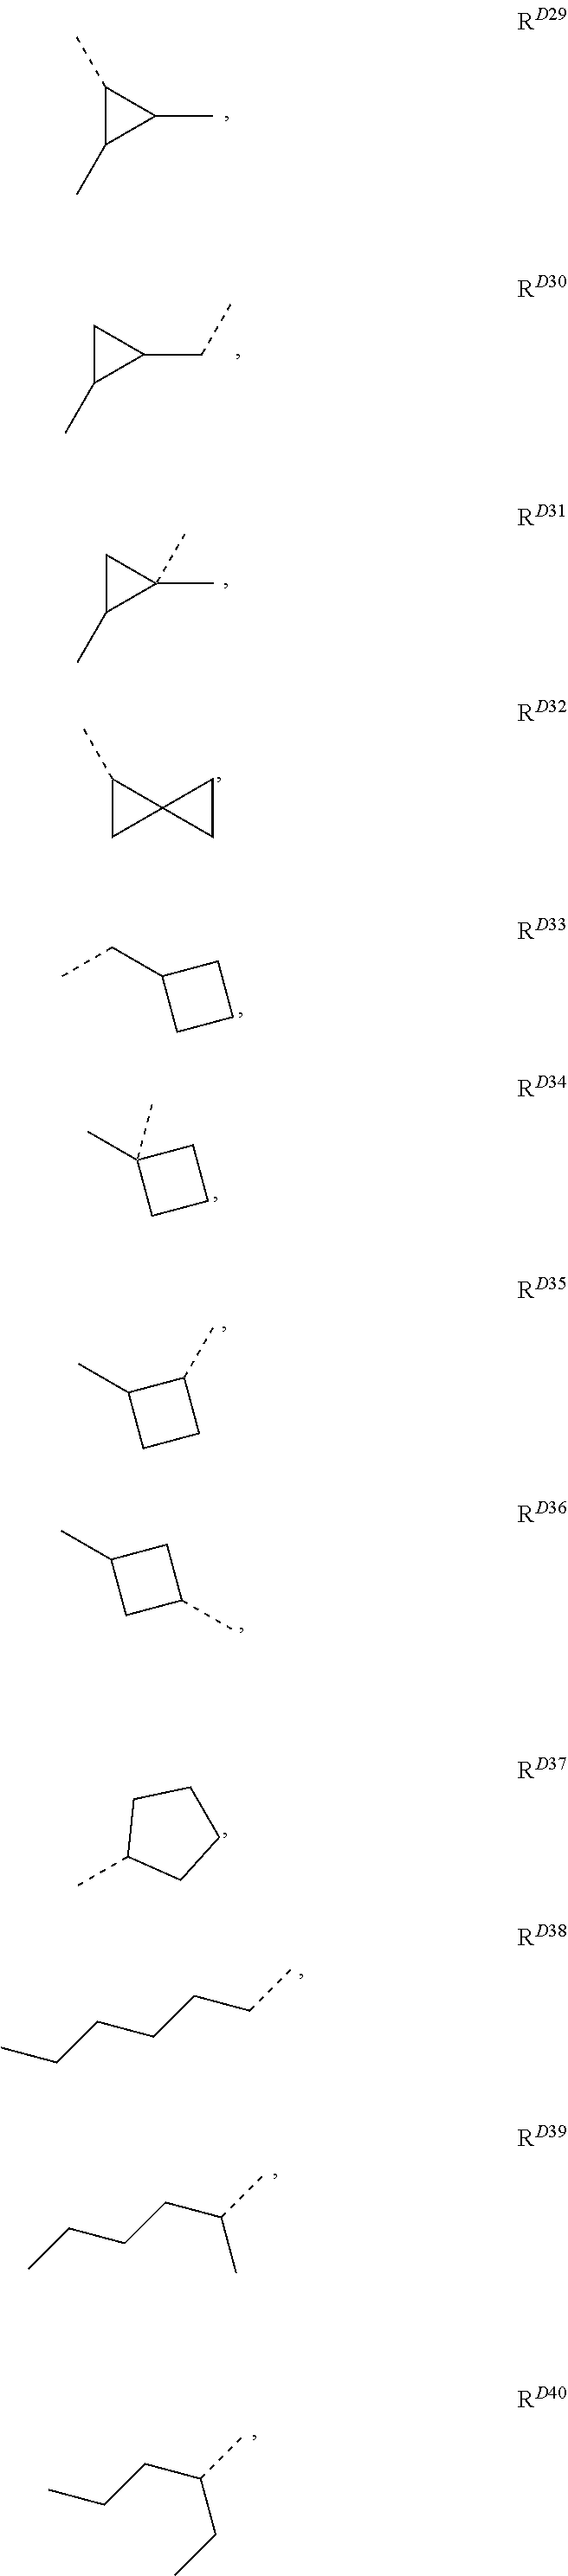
CC1C(C)C1C.C(C1CC1C)C.CC1(C)CC1C.C12(C(C)C1)CC2.C1(CC)CCC1.C1(C)(C)CCC1.C1(C)CCC1C.C1(C)CC(C)C1.CC1CCCC1.CCCCCCC.CCCCC(C)C.CCCC(C)CC
